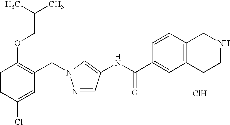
C1=CC(Cl)=CC(CN2N=CC(NC(C3=CC4=C(C=C3)CNCC4)=O)=C2)=C1OCC(C)C.Cl
